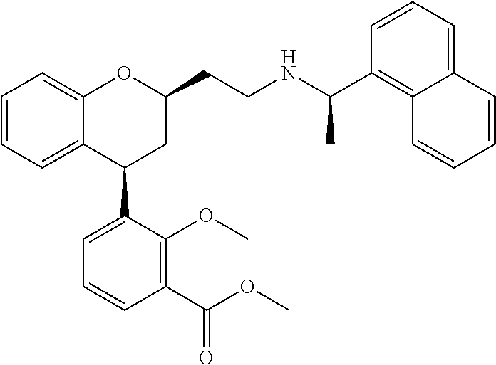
C12=CC=CC=C1C(C1=CC=CC(C(OC)=O)=C1OC)CC(CCNC(C1=C3C(=CC=C1)C=CC=C3)C)O2
